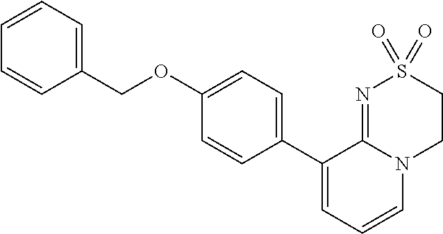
C(OC1=CC=C(C2=CC=CN3C2=NS(=O)(=O)CC3)C=C1)C1=CC=CC=C1
